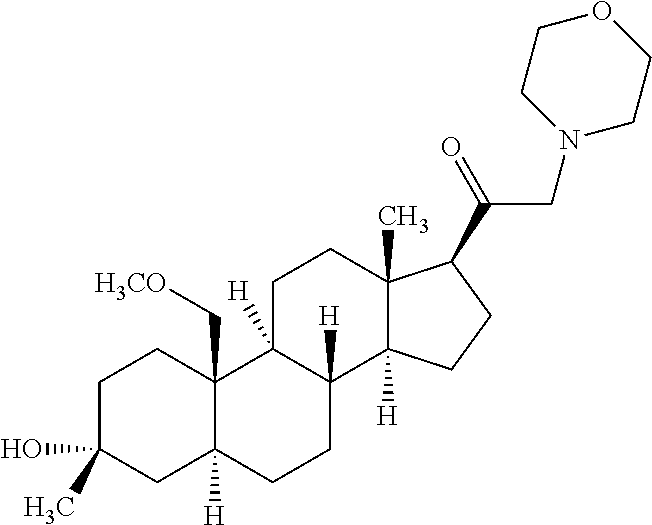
C1C(O)(C)CC2([H])C(C[H3CO])(C1)C1([H])C([H])(CC2)C2([H])C(C)(CC1)C(C(=O)CN1CCOCC1)CC2
